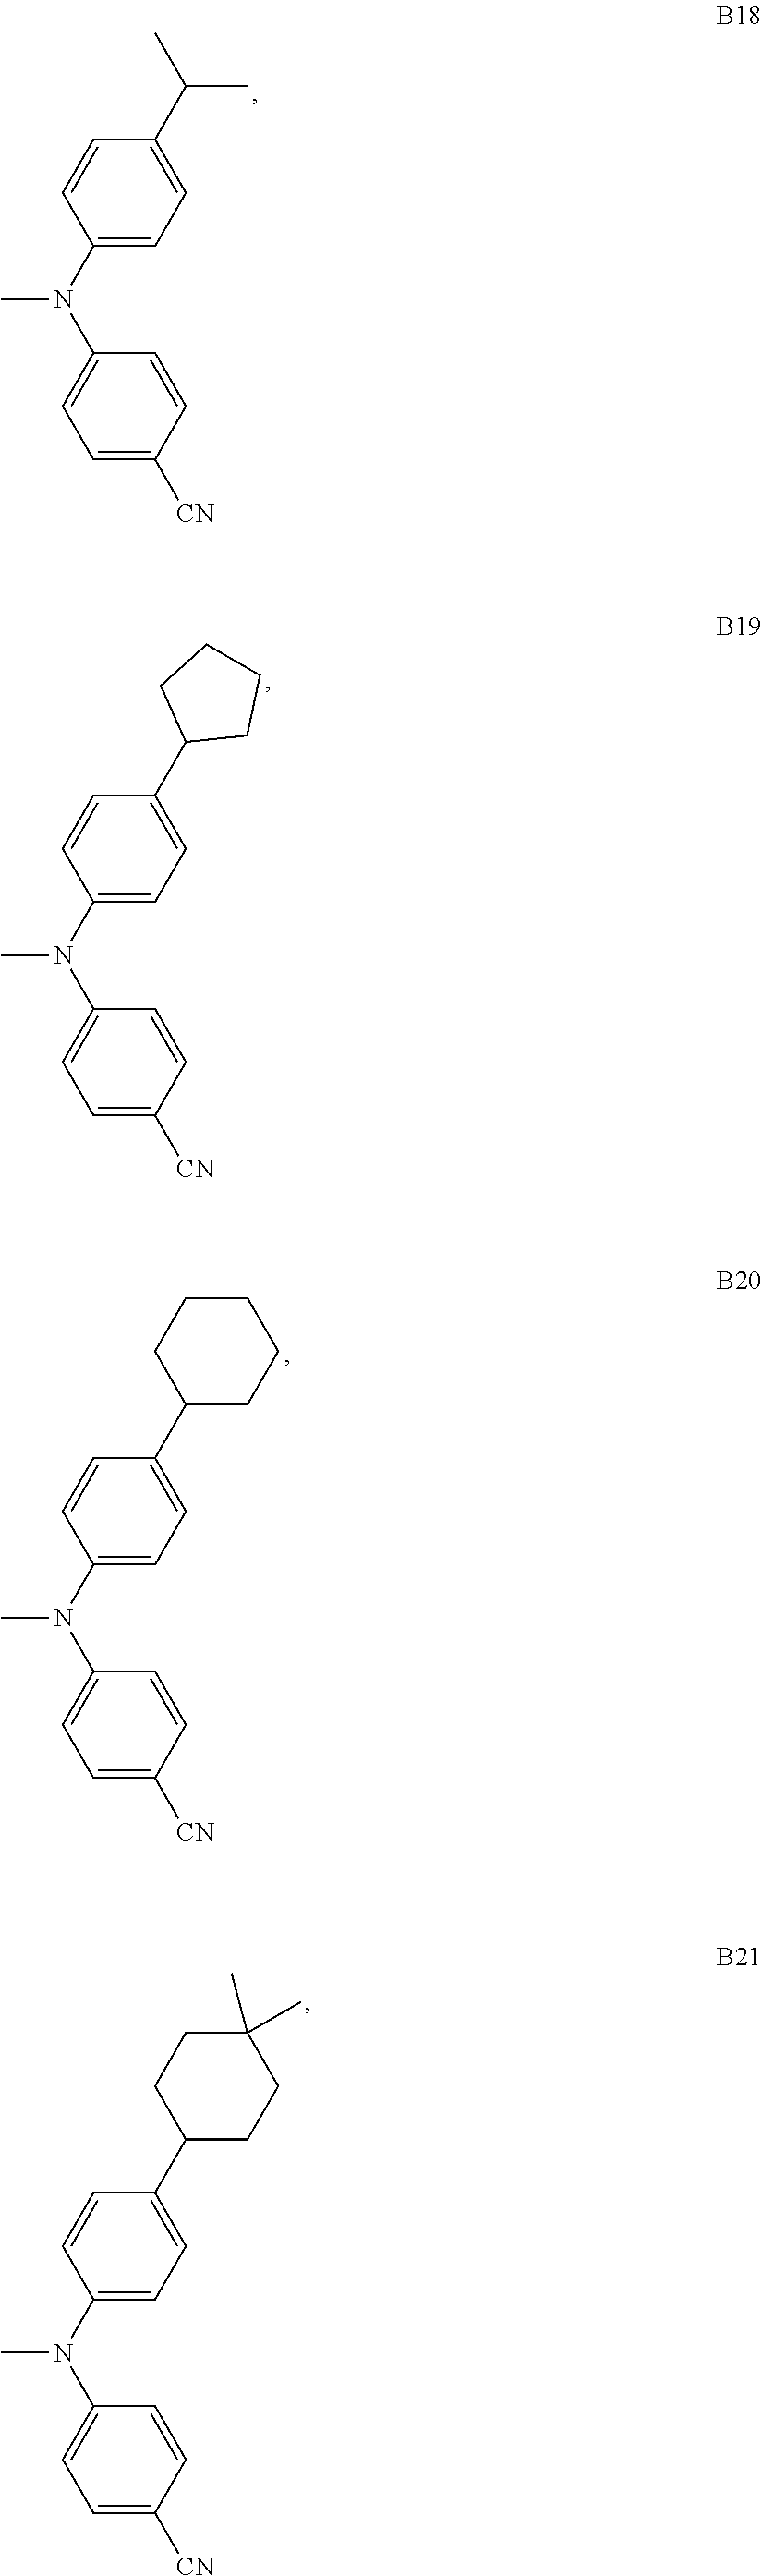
C1=C([CN])C=CC(N(C2=CC=C(C(C)C)C=C2)C)=C1.C1=C([CN])C=CC(N(C2=CC=C(C3CCCC3)C=C2)C)=C1.C1=C([CN])C=CC(N(C2=CC=C(C3CCCCC3)C=C2)C)=C1.C1=C([CN])C=CC(N(C2=CC=C(C3CCC(C)(C)CC3)C=C2)C)=C1
